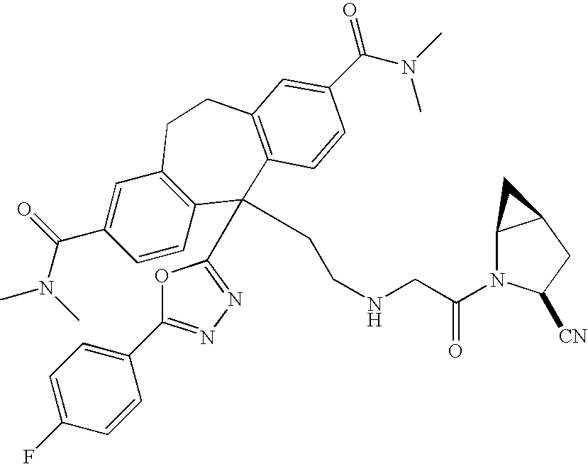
CN(C(C1=CC2=C(C=C1)C(C1=NN=C(C3=CC=C(F)C=C3)O1)(CCNCC(N1C3C(CC1[CN])C3)=O)C1=C(CC2)C=C(C(N(C)C)=O)C=C1)=O)C
